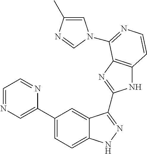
C1(C2=CN=CC=N2)=CC=C2C(=C1)C(C1=NC3=C(N1)C=CN=C3N1C=C(C)N=C1)=NN2
